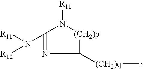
C1([(CH2)q]C)[(CH2)p]N([R11])C(N([R12])[R11])=N1
